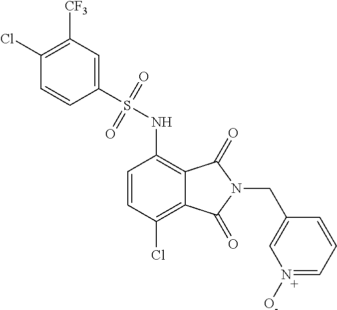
C1(Cl)=C([CF3])C=C(S(=O)(=O)NC2=C3C(=C(Cl)C=C2)C(=O)N(CC2=CN([O-])=CC=C2)C3=O)C=C1
